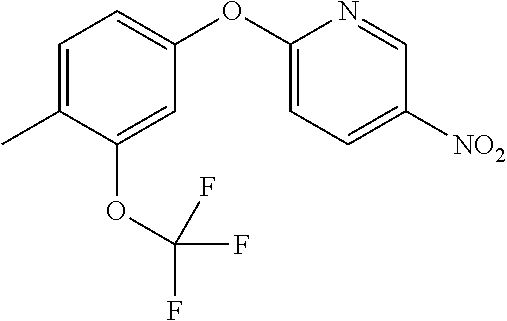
C1(OC2=CC=C([NO2])C=N2)=CC=C(C)C(OC(F)(F)F)=C1
